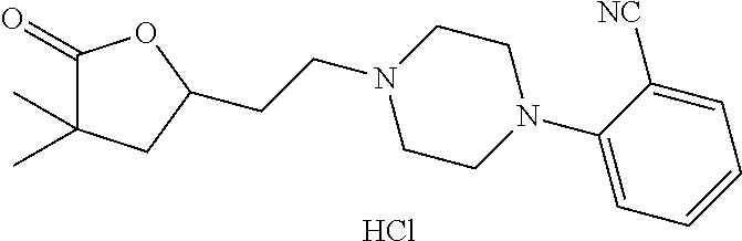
Cl.C1(=O)C(C)(C)CC(CCN2CCN(C3=CC=CC=C3[NC])CC2)O1
